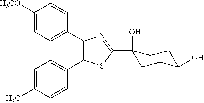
C1=C([H3CO])C=CC(C2=C(C3=CC=C(C)C=C3)SC(C3(O)CCC(O)CC3)=N2)=C1
